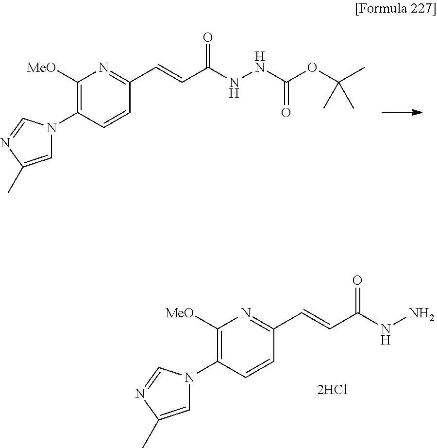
C1([MeO])=C(N2C=C(C)N=C2)C=CC(C=CC(NNC(OC(C)(C)C)=O)=O)=N1.C1([MeO])=C(N2C=C(C)N=C2)C=CC(C=CC(NN)=O)=N1
